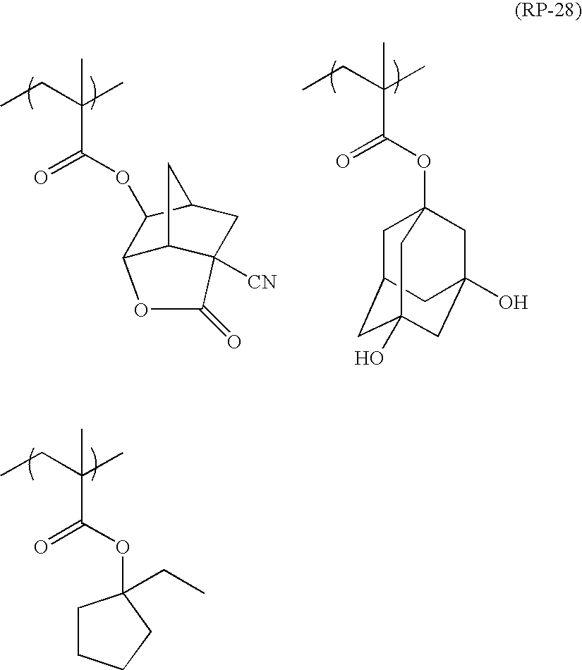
CC(C)(CC)C(OC1(CC)CCCC1)=O.CC(C)(CC)C(OC1C2C3C([CN])(CC1C3)C(=O)O2)=O.CC(C)(CC)C(OC12CC3CC(O)(CC(O)(C1)C3)C2)=O
